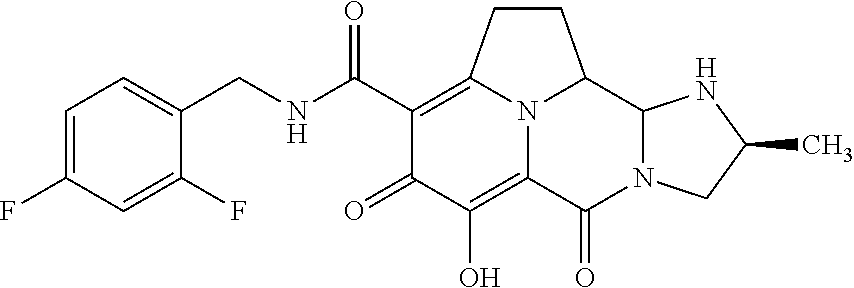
C1(CNC(C2=C3CCC4C5N(C(=O)C(=C(O)C2=O)N34)CC(C)N5)=O)=CC=C(F)C=C1F
